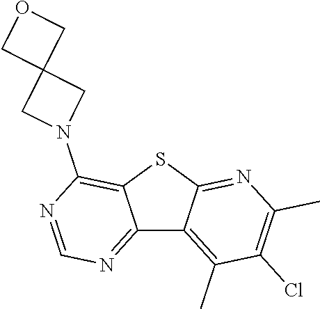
C12=NC=NC(N3CC4(C3)COC4)=C1SC1=NC(C)=C(Cl)C(C)=C21
